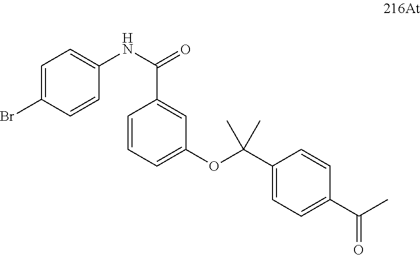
C1=C(Br)C=CC(NC(=O)C2=CC(OC(C3=CC=C(C(C)=O)C=C3)(C)C)=CC=C2)=C1
